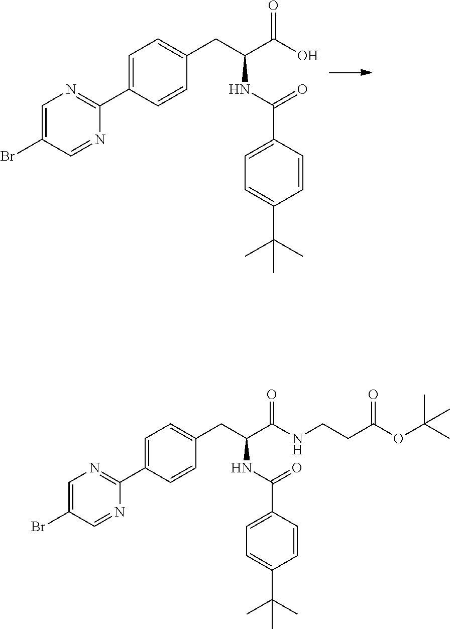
C1=C(Br)C=NC(C2=CC=C(CC(C(O)=O)NC(C3=CC=C(C(C)(C)C)C=C3)=O)C=C2)=N1.C1=C(Br)C=NC(C2=CC=C(CC(C(NCCC(OC(C)(C)C)=O)=O)NC(C3=CC=C(C(C)(C)C)C=C3)=O)C=C2)=N1
